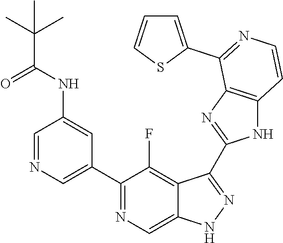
C1=NC=C(C2=NC=C3C(=C2F)C(C2=NC4=C(N2)C=CN=C4C2=CC=CS2)=NN3)C=C1NC(C(C)(C)C)=O
